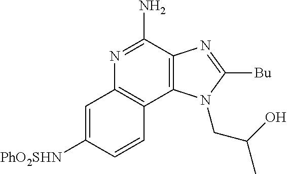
C12=C(C(N)=NC3=C1C=CC([PhO2SHN])=C3)N=C([Bu])N2CC(O)C
